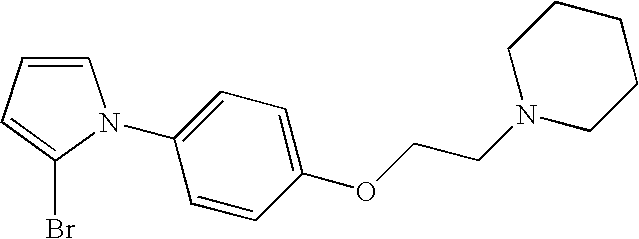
C1(OCCN2CCCCC2)=CC=C(N2C=CC=C2Br)C=C1
